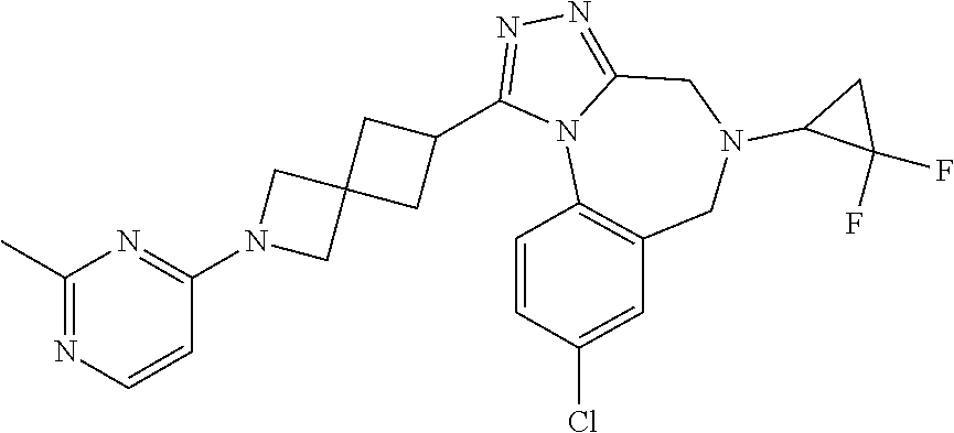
N1=C(C)N=C(N2CC3(C2)CC(C2=NN=C4N2C2=C(CN(C5C(F)(F)C5)C4)C=C(Cl)C=C2)C3)C=C1
